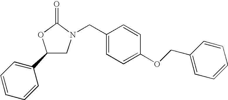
C1(C2=CC=CC=C2)CN(CC2=CC=C(OCC3=CC=CC=C3)C=C2)C(=O)O1
